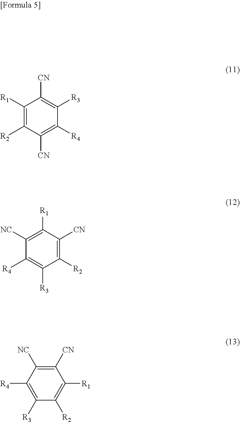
C1([R1])=C([R2])C([CN])=C([R4])C([R3])=C1[CN].C1([NC])=C([R1])C([CN])=C([R2])C([R3])=C1[R4].C1([CN])=C([NC])C([R4])=C([R3])C([R2])=C1[R1]
